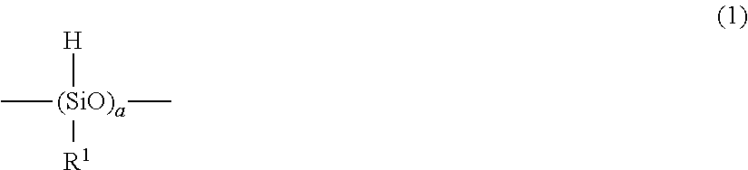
C[(SiO)a](C)([H])[R1]
